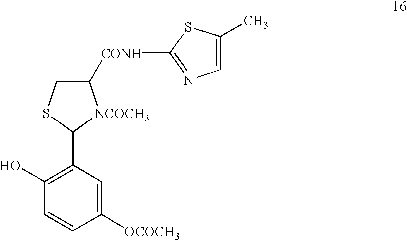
C1([OCOCH3])=CC(C2[NCOCH3]C([CONH]C3=NC=C(C)S3)CS2)=C(O)C=C1
